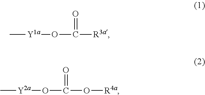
C[Y1a]OC(=O)[R3a].C[Y2a]OC(=O)O[R4a]
